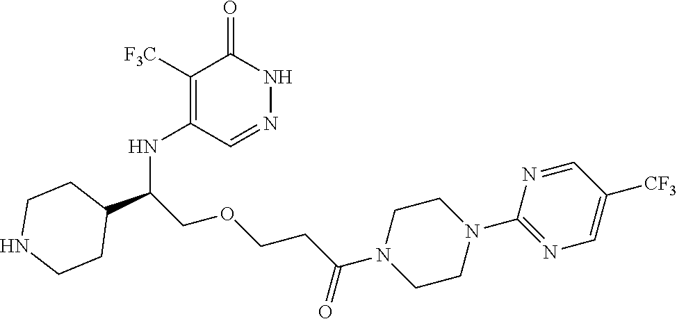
C1([F3C])=C(NC(COCCC(N2CCN(C3=NC=C([CF3])C=N3)CC2)=O)C2CCNCC2)C=NNC1=O
